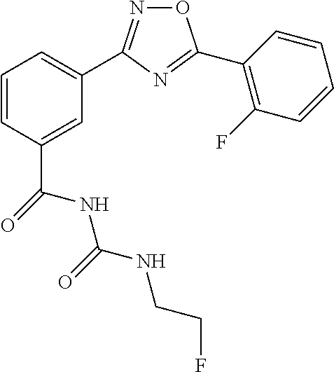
C1=C(C(NC(NCCF)=O)=O)C=CC=C1C1=NOC(C2=C(F)C=CC=C2)=N1
